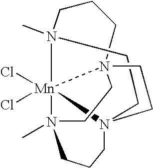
N12(C)CCCN34CCN5(C)[Mn]13(Cl)(Cl)N(CC4)(CC2)CCC5
